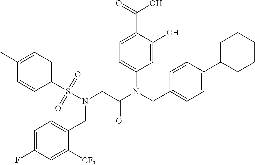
C1=C(O)C(C(=O)O)=CC=C1N(CC1=CC=C(C2CCCCC2)C=C1)C(CN(S(C1=CC=C(C)C=C1)(=O)=O)CC1=CC=C(F)C=C1[CF3])=O
